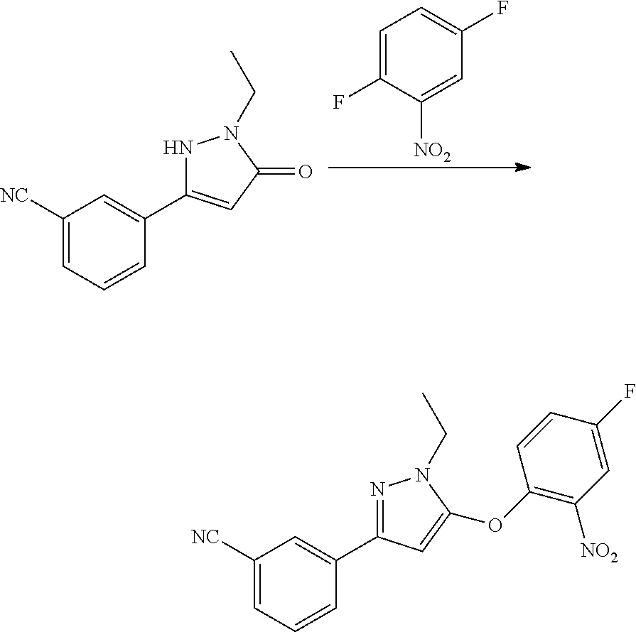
C1=C(F)C([NO2])=CC(F)=C1.C1([NC])=CC=CC(C2=CC(=O)N(CC)N2)=C1.C1([NC])=CC=CC(C2=NN(CC)C(OC3=C([NO2])C=C(F)C=C3)=C2)=C1
